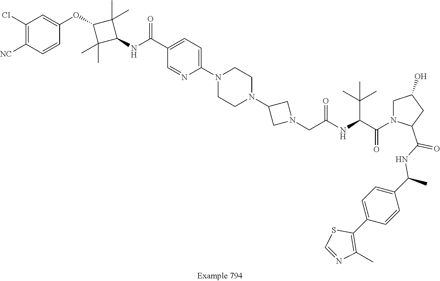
N1(CC(NC(C(N2CC(O)CC2C(NC(C2=CC=C(C3=C(C)N=CS3)C=C2)C)=O)=O)C(C)(C)C)=O)CC(N2CCN(C3=CC=C(C(NC4C(C)(C)C(OC5=CC(Cl)=C([NC])C=C5)C4(C)C)=O)C=N3)CC2)C1
